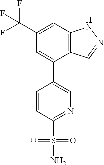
C12=C(C=C(C(F)(F)F)C=C1C1=CN=C(S(N)(=O)=O)C=C1)NN=C2
